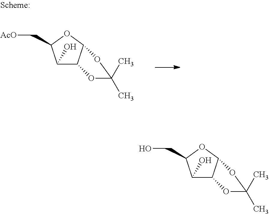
[AcO]CC1C(O)C2C(O1)OC(C)(C)O2.OCC1C(O)C2C(O1)OC(C)(C)O2
